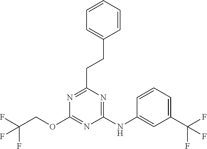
FC(COC1=NC(NC2=CC(C(F)(F)F)=CC=C2)=NC(CCC2=CC=CC=C2)=N1)(F)F
